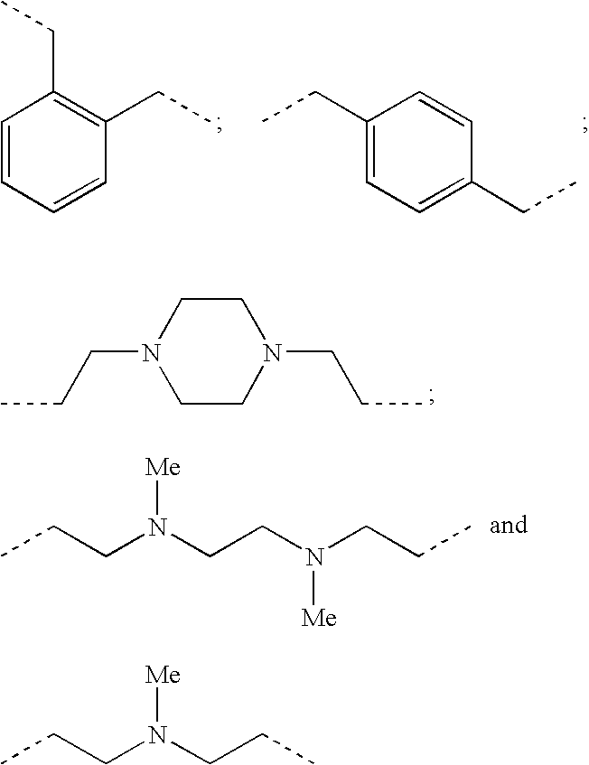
C1=CC=CC(CC)=C1CC.C1(CC)=CC=C(CC)C=C1.N1(CCC)CCN(CCC)CC1.CCCN(CCN(CCC)[Me])[Me].CCCN(CCC)[Me]
